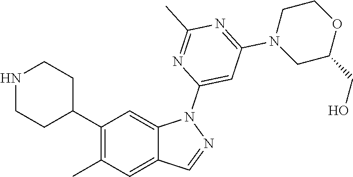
C1(C2CCNCC2)=C(C)C=C2C(=C1)N(C1=CC(N3CC(CO)OCC3)=NC(C)=N1)N=C2
